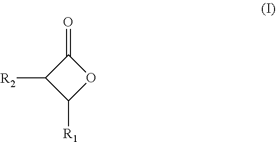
[R2]C1C([R1])OC1=O
